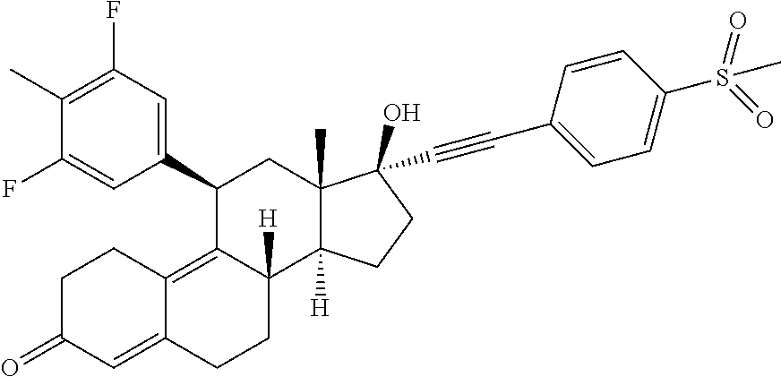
C1(C2=CC(F)=C(C)C(F)=C2)C2=C3C(=CC(=O)CC3)CCC2([H])C2([H])C(C)(C1)C(C#CC1=CC=C(S(=O)(=O)C)C=C1)(O)CC2
